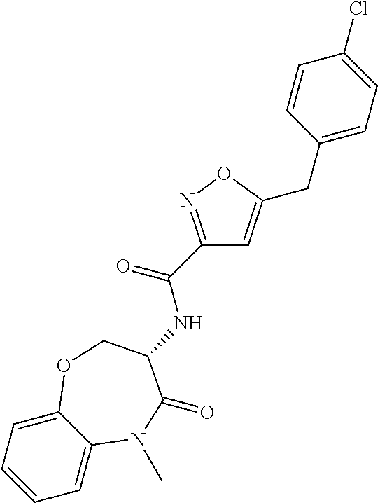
C1=C2C(=CC=C1)OCC(NC(C1=NOC(CC3=CC=C(Cl)C=C3)=C1)=O)C(=O)N2C
